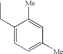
C1(CC)=CC=C([Me])C=C1[Me]
